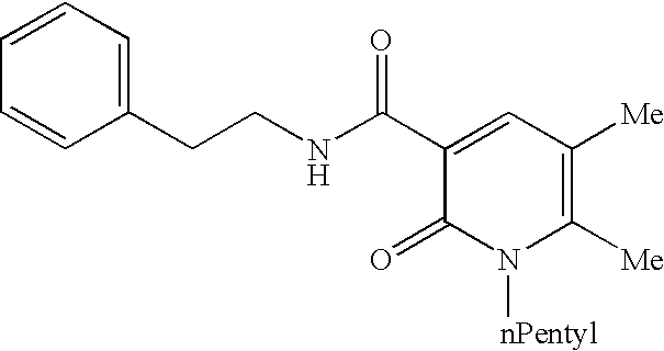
C(CNC(C1=CC([Me])=C([Me])N([nPentyl])C1=O)=O)C1=CC=CC=C1
